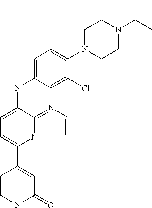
C1=CNC(=O)C=C1C1=CC=C(NC2=CC=C(N3CCN(C(C)C)CC3)C(Cl)=C2)C2=NC=CN12
